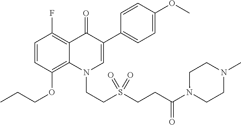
C1=CC(OCCC)=C2C(=C1F)C(=O)C(C1=CC=C(OC)C=C1)=CN2CCS(CCC(N1CCN(C)CC1)=O)(=O)=O
